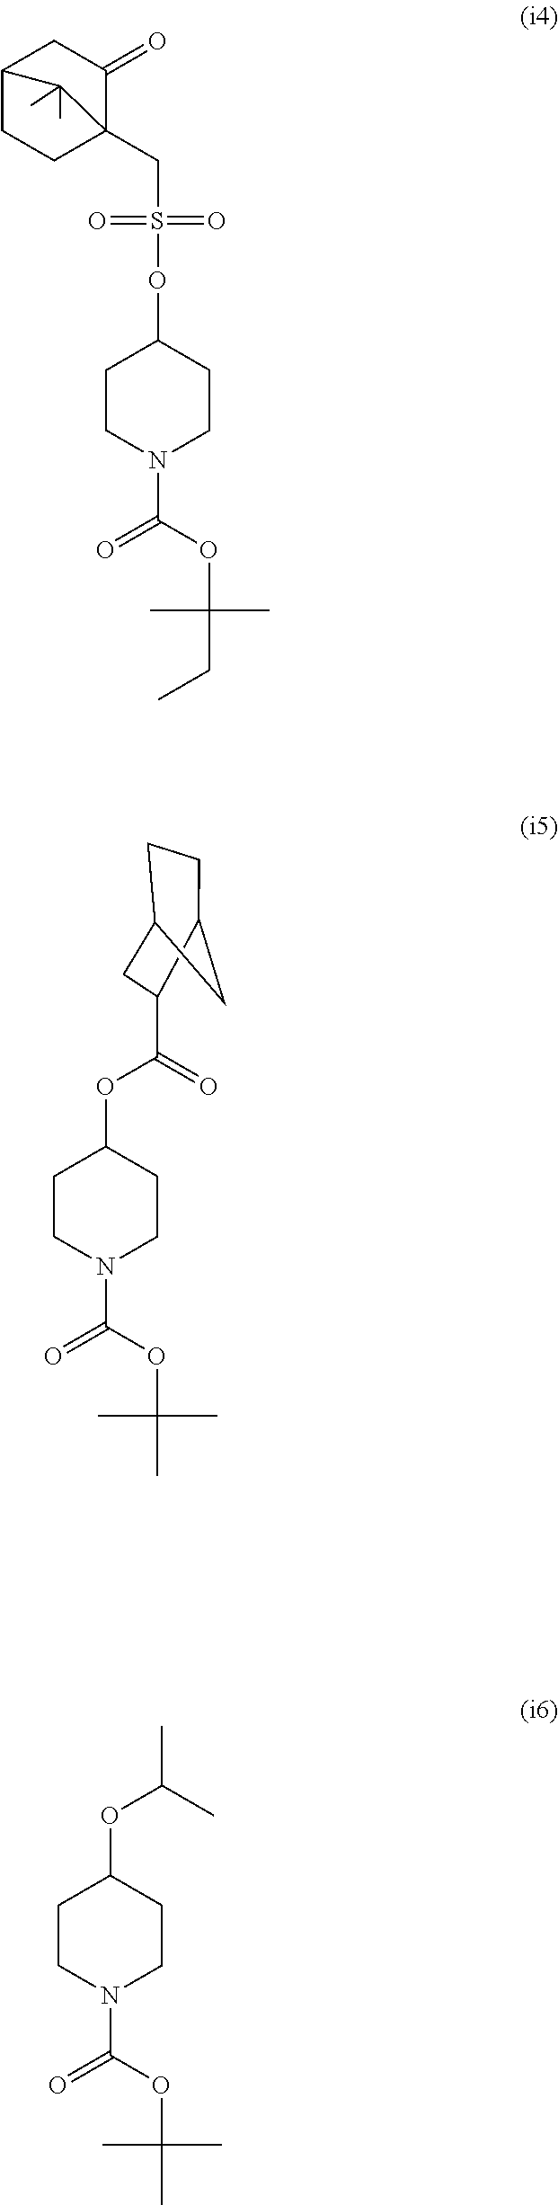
O(C1CCN(C(OC(C)(C)CC)=O)CC1)S(=O)(=O)CC12C(=O)CC(CC1)C2(C)C.O(C1CCN(C(OC(C)(C)C)=O)CC1)C(=O)C1CC2CCC1C2.O(C1CCN(C(OC(C)(C)C)=O)CC1)C(C)C
